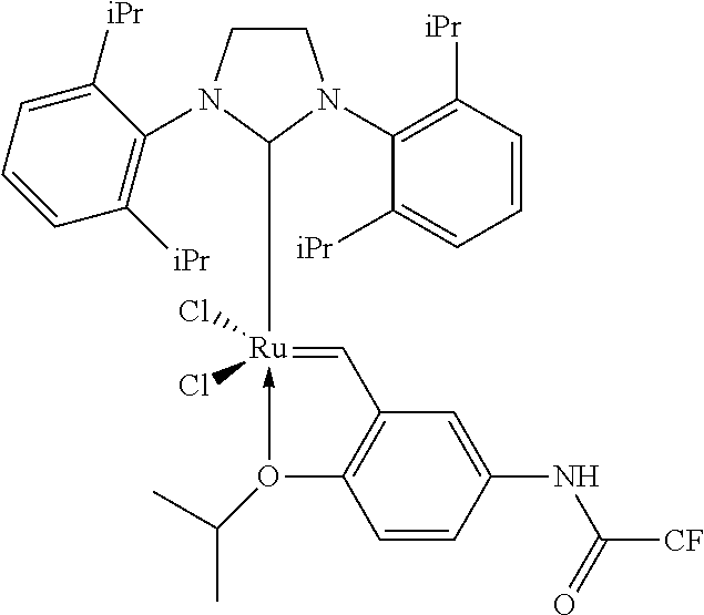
C1CN(C2=C([iPr])C=CC=C2[iPr])C([Ru]2(Cl)(Cl)-O(C(C)C)C3=C(C=2)C=C(NC([CF])=O)C=C3)N1C1=C([iPr])C=CC=C1[iPr]
